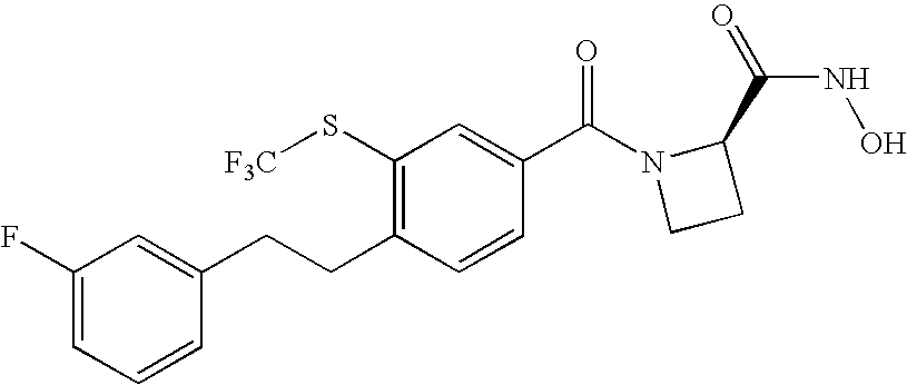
C1(S[F3C])=C(CCC2=CC(F)=CC=C2)C=CC(C(N2CCC2C(=O)NO)=O)=C1
